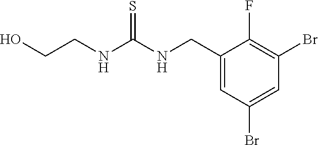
C1(CNC(NCCO)=S)=CC(Br)=CC(Br)=C1F
